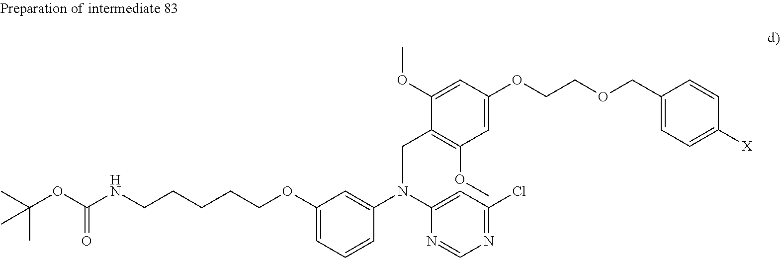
CC(OC(NCCCCCOC1=CC=CC(N(CC2=C(OC)C=C(OCCOCC3=CC=C([X])C=C3)C=C2OC)C2=CC(Cl)=NC=N2)=C1)=O)(C)C
